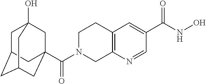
C12=C(C=C(C(NO)=O)C=N1)CCN(C(=O)C13CC4(O)CC(CC(C1)C4)C3)C2
